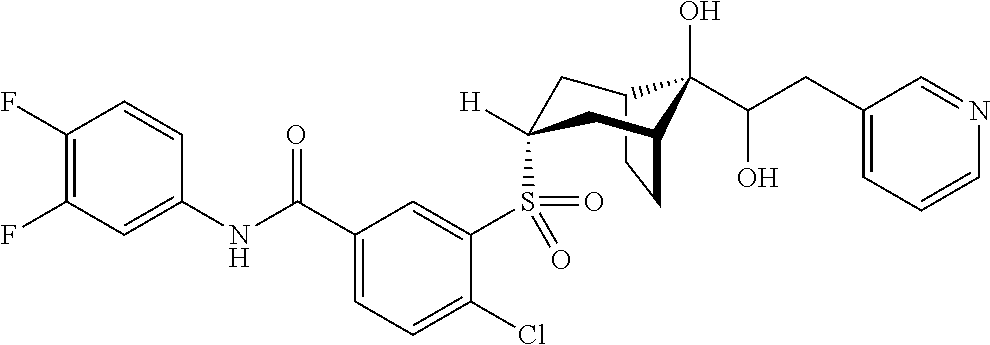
C12CCC(CC(S(C3=CC(C(NC4=CC(F)=C(F)C=C4)=O)=CC=C3Cl)(=O)=O)([H])C1)C2(O)C(CC1=CC=CN=C1)O
